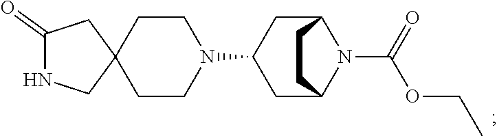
C1(=O)NCC2(C1)CCN(C1CC3N(C(=O)OCC)C(C1)CC3)CC2
